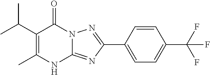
CC1=C(C(C)C)C(=O)N2C(=NC(C3=CC=C(C(F)(F)F)C=C3)=N2)N1
